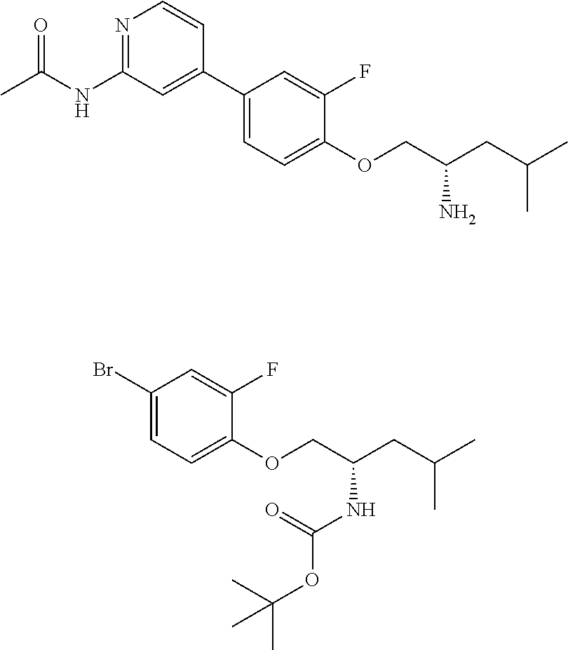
N1=C(NC(C)=O)C=C(C2=CC=C(OCC(CC(C)C)N)C(F)=C2)C=C1.BrC1=CC=C(OCC(CC(C)C)NC(=O)OC(C)(C)C)C(F)=C1
